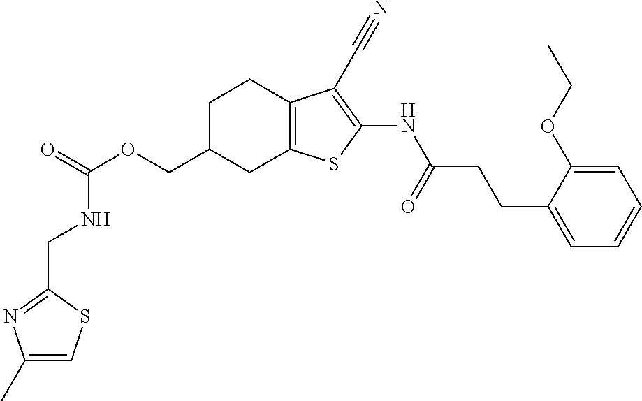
O(CC1CC2=C(CC1)C(C#N)=C(NC(CCC1=CC=CC=C1OCC)=O)S2)C(NCC1=NC(C)=CS1)=O
